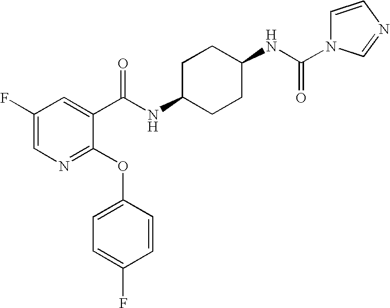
N1=C(OC2=CC=C(F)C=C2)C(C(NC2CCC(NC(N3C=CN=C3)=O)CC2)=O)=CC(F)=C1
